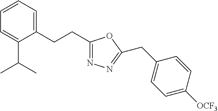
C1=CC=C(CCC2=NN=C(CC3=CC=C([OCF3])C=C3)O2)C(C(C)C)=C1
